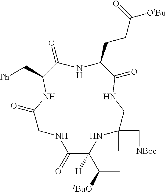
[Ph]CC1NC(=O)CNC(=O)C(C([tBuO])C)([H])NC2(CNC(=O)C(CCC(=O)[OtBu])NC1=O)C[NBoc]C2
